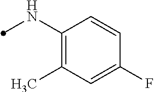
C1(NC)=C(C)C=C(F)C=C1
